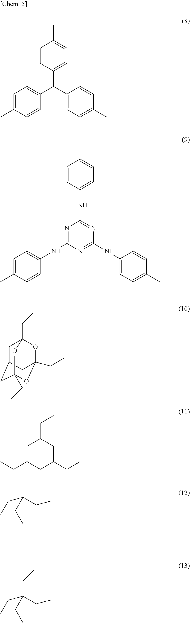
C1=C(C)C=CC(C(C2=CC=C(C)C=C2)C2=CC=C(C)C=C2)=C1.C1(NC2=CC=C(C)C=C2)=NC(NC2=CC=C(C)C=C2)=NC(NC2=CC=C(C)C=C2)=N1.C1C2CC3(CC)OC(CC)(OC1(CC)O3)C2.C1C(CC)CC(CC)CC1CC.CCC(CC)CC.CCC(CC)(CC)CC
